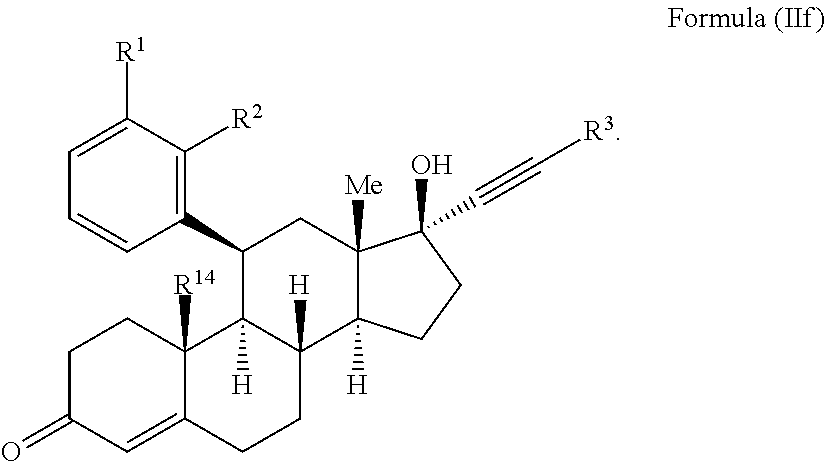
C1C(=O)C=C2C([R14])(C1)C1([H])C([H])(CC2)C2([H])C([Me])(CC1C1=C([R2])C([R1])=CC=C1)C(O)(C#C[R3])CC2
